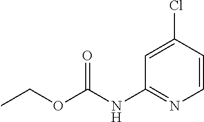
C1=C(Cl)C=CN=C1NC(OCC)=O
